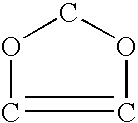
O1C=COC1
